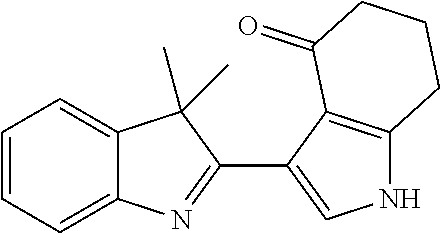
C1=CC=C2C(=C1)C(C)(C)C(C1=CNC3=C1C(=O)CCC3)=N2
